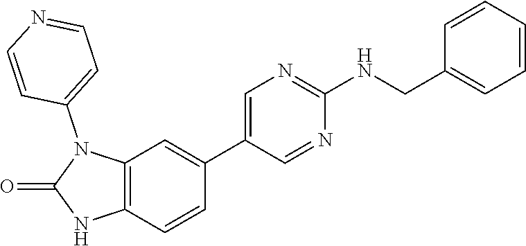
C12=C(C=CC(C3=CN=C(NCC4=CC=CC=C4)N=C3)=C1)NC(=O)N2C1=CC=NC=C1
